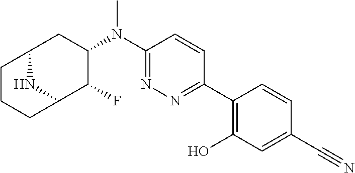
C1(C2=NN=C(N(C3CC4NC(C3F)CCC4)C)C=C2)=C(O)C=C(C#N)C=C1
